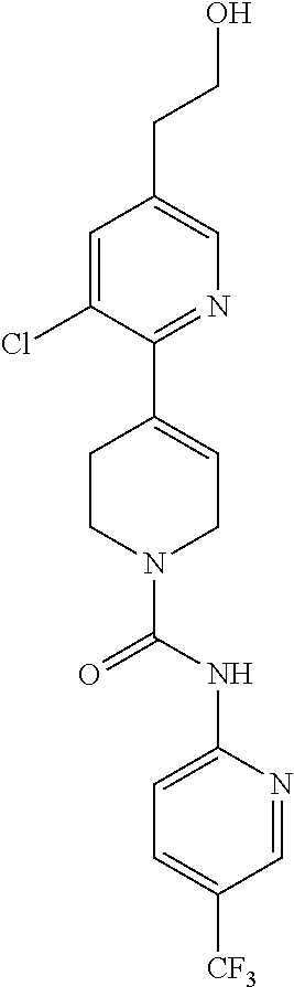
C1=C(Cl)C(C2=CCN(C(NC3=CC=C([CF3])C=N3)=O)CC2)=NC=C1CCO
